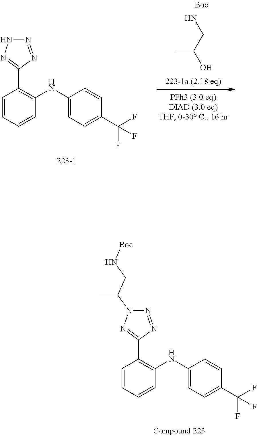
C1=CC=CC(NC2=CC=C(C(F)(F)F)C=C2)=C1C1=NN(C(CN[Boc])C)N=N1.C1=CC=CC(NC2=CC=C(C(F)(F)F)C=C2)=C1C1=NNN=N1.NCC(O)C
